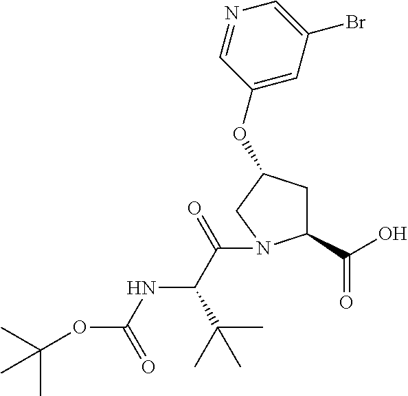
CC(C)(C)OC(NC(C(=O)N1C(C(O)=O)CC(OC2=CC(Br)=CN=C2)C1)C(C)(C)C)=O
